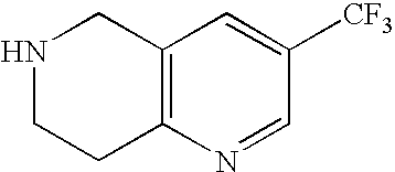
N1CCC2=C(C1)C=C([CF3])C=N2
